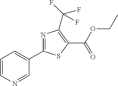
C1=CN=CC(C2=NC(C(F)(F)F)=C(C(=O)OCC)S2)=C1
